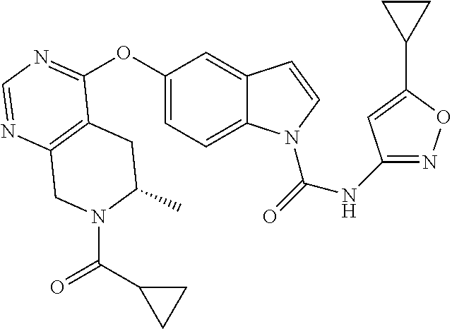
C12=C(N=CN=C1OC1=CC=C3C(=C1)C=CN3C(=O)NC1=NOC(C3CC3)=C1)CN(C(C1CC1)=O)C(C)C2
